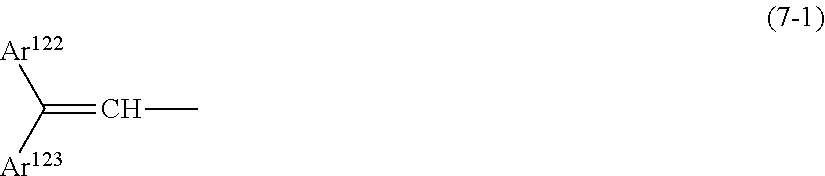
C(=CC)([Ar122])[Ar123]
